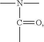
CN(C)C(=O)C
